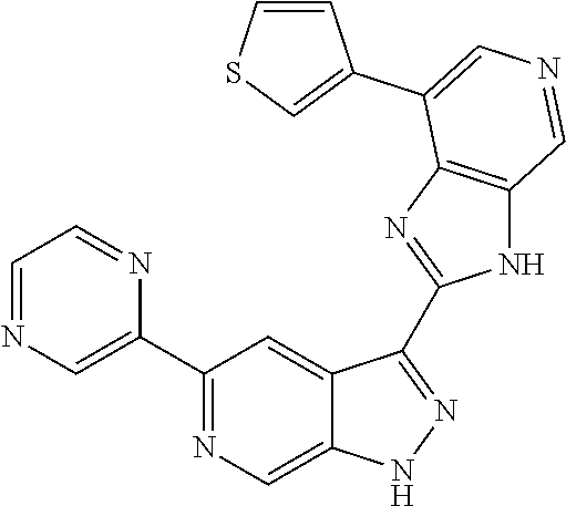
C1(C2=CN=CC=N2)=NC=C2C(=C1)C(C1=NC3=C(N1)C=NC=C3C1=CSC=C1)=NN2
